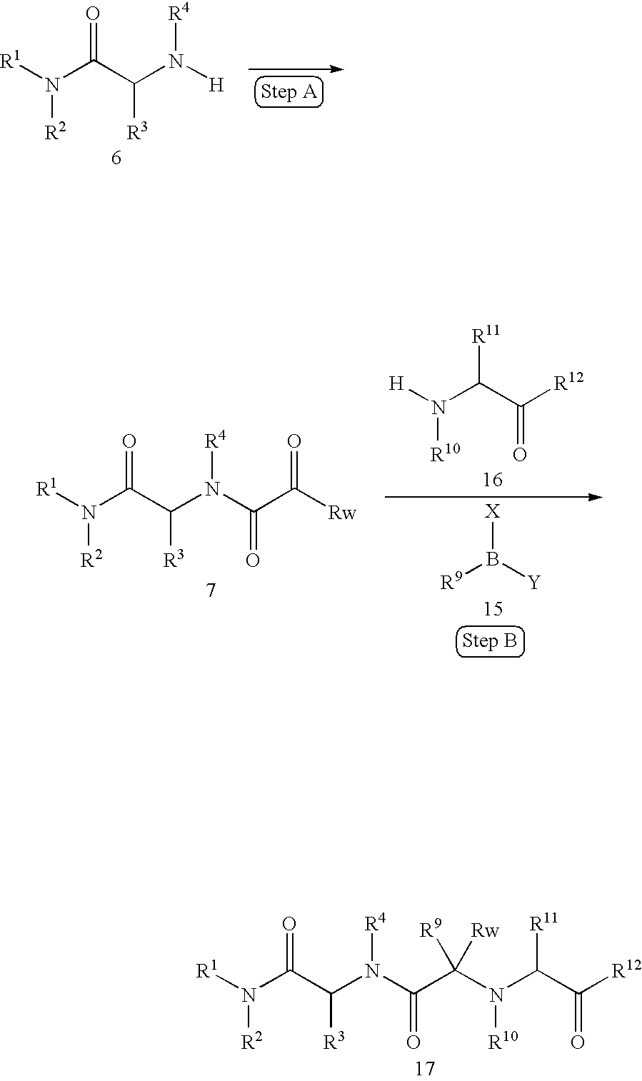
[R1]N(C(C(N([H])[R4])[R3])=O)[R2].[R1]N(C(C(N(C(C([Rw])=O)=O)[R4])[R3])=O)[R2].[H]N(C(C([R12])=O)[R11])[R10].[R9]B([Y])[X].[R1]N(C(C(N(C(C(N(C(C([R12])=O)[R11])[R10])([R9])[Rw])=O)[R4])[R3])=O)[R2]
